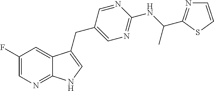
C1(F)=CN=C2C(=C1)C(CC1=CN=C(NC(C)C3=NC=CS3)N=C1)=CN2
